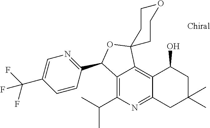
C12=C(C(C)C)N=C3C(=C1C1(OC2C2=NC=C(C(F)(F)F)C=C2)CCOCC1)C(O)CC(C)(C)C3
